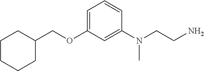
O(C1=CC=CC(N(CCN)C)=C1)CC1CCCCC1
